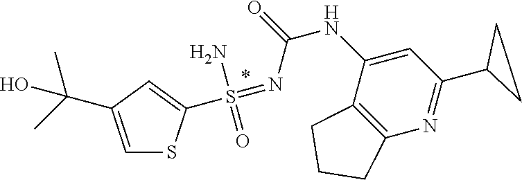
C1CC1C1=NC2=C(C(NC(=O)N=S(=O)(N)C3=CC(C(O)(C)C)=CS3)=C1)CCC2
